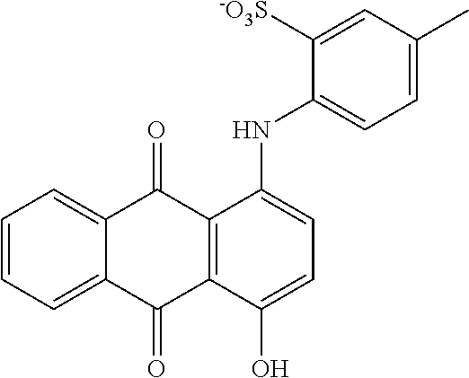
C1=CC=C2C(=C1)C(=O)C1=C(C2=O)C(O)=CC=C1NC1=CC=C(C)C=C1[-O3S]
